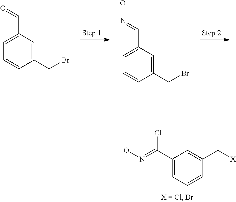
C1(C(=NO)Cl)=CC=CC(C[X])=C1.C1(CBr)=CC(C=O)=CC=C1.C1(CBr)=CC(C=NO)=CC=C1
